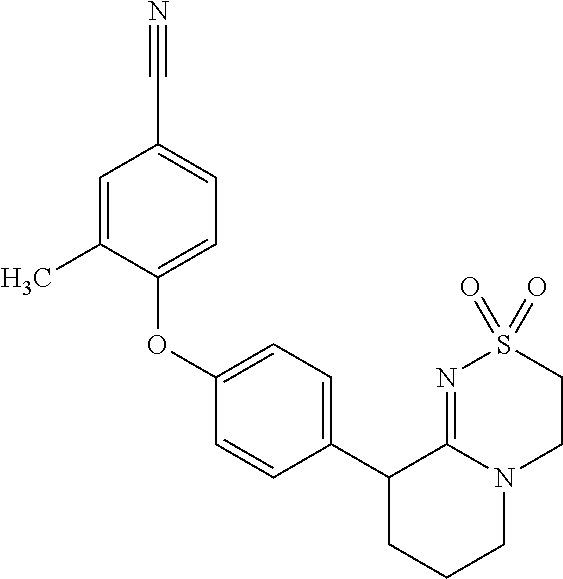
C1S(=O)(=O)N=C2N(C1)CCCC2C1=CC=C(OC2=CC=C(C#N)C=C2C)C=C1
